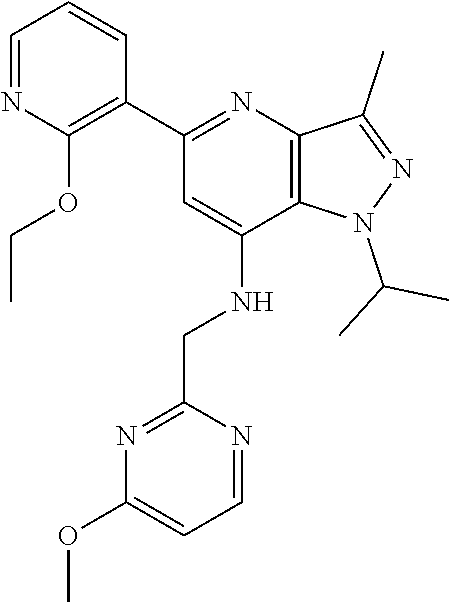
N1(C(C)C)N=C(C)C2=C1C(NCC1=NC(OC)=CC=N1)=CC(C1=C(OCC)N=CC=C1)=N2
